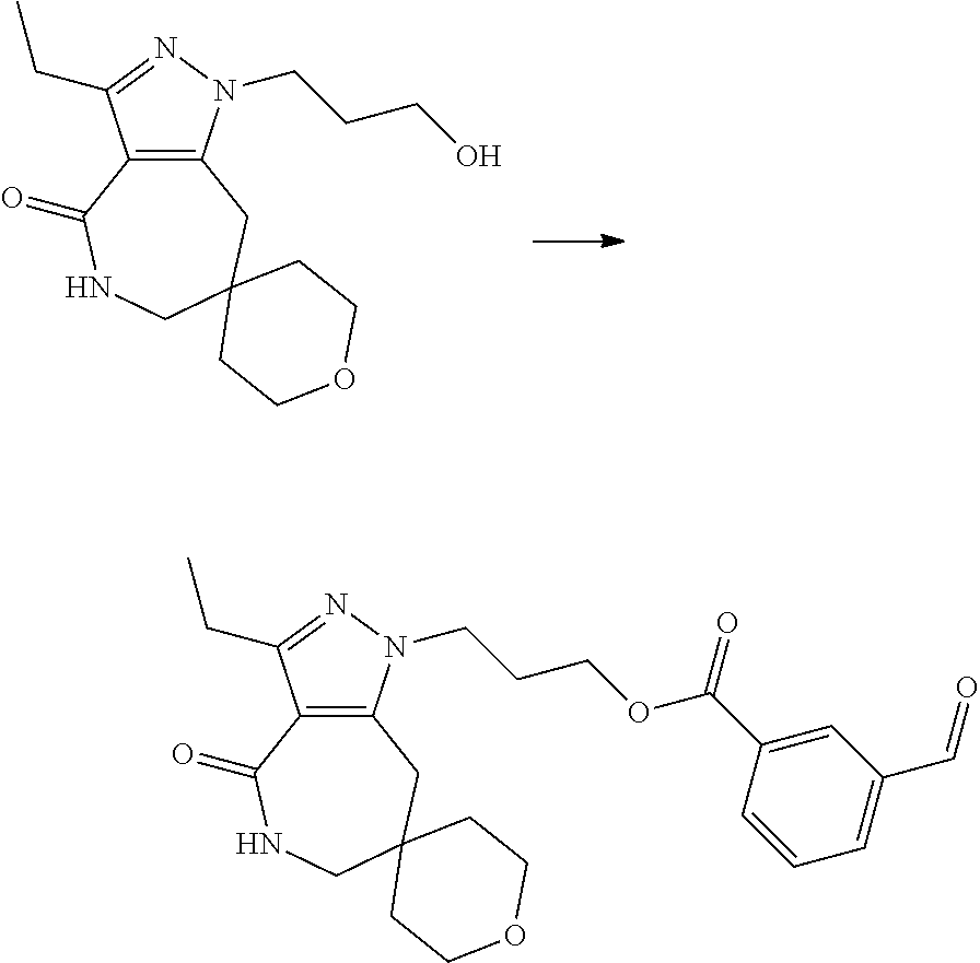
C12=C(N(CCCO)N=C1CC)CC1(CNC2=O)CCOCC1.C12=C(N(CCCOC(C3=CC(C=O)=CC=C3)=O)N=C1CC)CC1(CNC2=O)CCOCC1
